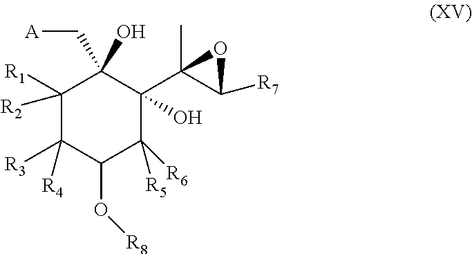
C1([R2])([R1])C([R3])([R4])C(O[R8])C([R5])([R6])C(O)(C2(C)C([R7])O2)C1(O)C[A]
